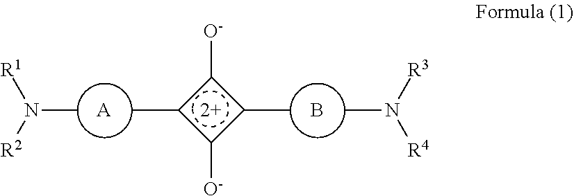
B.Cc1c([O-])c(C)c1[O-].[A].CN([R3])[R4].CN([R2])[R1]
